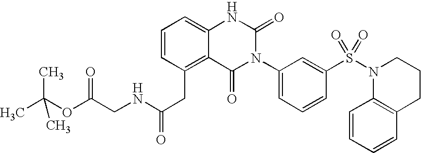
C12=C(CC(NCC(OC(C)(C)C)=O)=O)C=CC=C1NC(=O)N(C1=CC=CC(S(N3C4=C(CCC3)C=CC=C4)(=O)=O)=C1)C2=O
